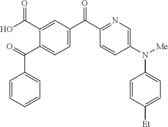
O=C(C1=CC=C(C(C2=NC=C(N([Me])C3=CC=C([Et])C=C3)C=C2)=O)C=C1C(O)=O)C1=CC=CC=C1
